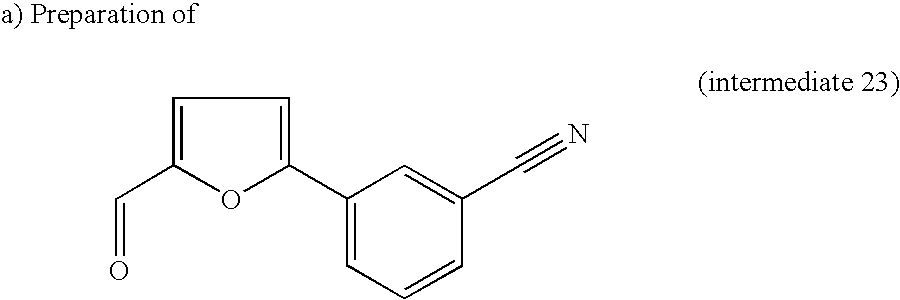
C1=C(C2=CC=C(C=O)O2)C=C(C#N)C=C1
